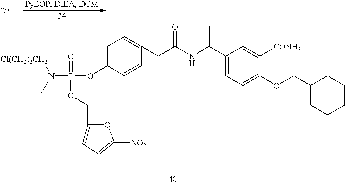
CN(P(OC1=CC=C(CC(NC(C2=CC=C(OCC3CCCCC3)C([CONH2])=C2)C)=O)C=C1)(=O)OCC1=CC=C([NO2])O1)[Cl(CH2)3CH2]
